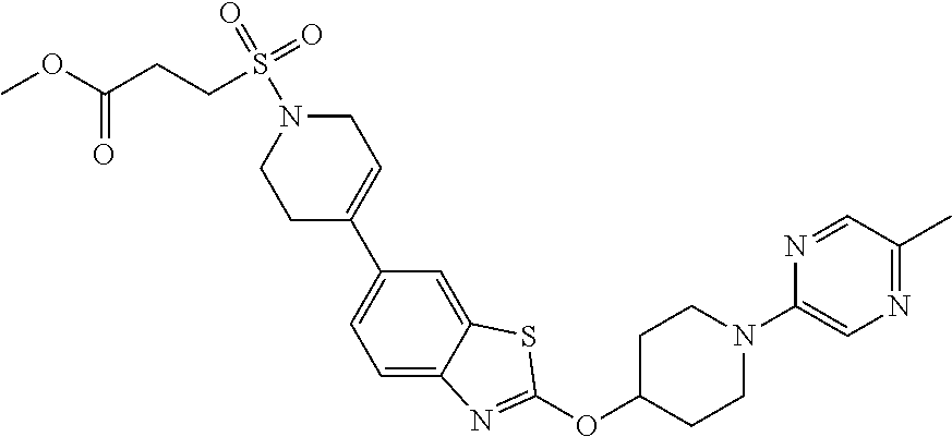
COC(CCS(=O)(=O)N1CCC(C2=CC=C3C(=C2)SC(OC2CCN(C4=CN=C(C)C=N4)CC2)=N3)=CC1)=O
